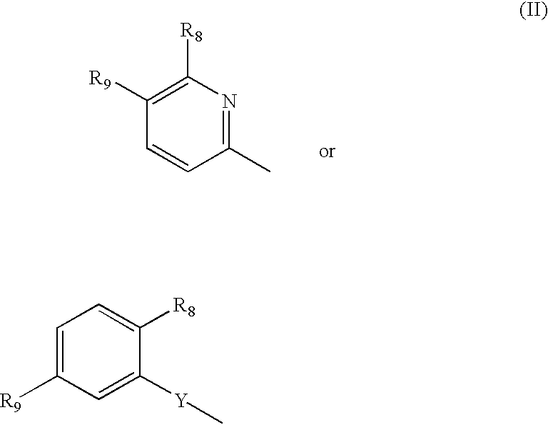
C1=C([R9])C=C([Y]C)C([R8])=C1.C1([R8])=C([R9])C=CC(C)=N1
